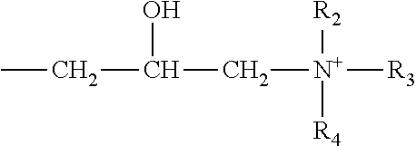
C([N+]([R3])([R2])[R4])C(CC)O
